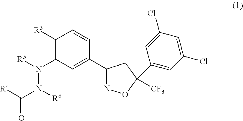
C1([R3])=C(N([R5])N([R6])C([R4])=O)C=C(C2=NOC(C3=CC(Cl)=CC(Cl)=C3)([CF3])C2)C=C1
